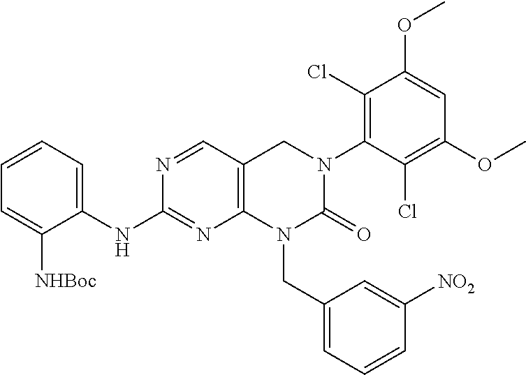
N1=CC2=C(N=C1NC1=CC=CC=C1[NHBoc])N(CC1=CC=CC([NO2])=C1)C(=O)N(C1=C(Cl)C(OC)=CC(OC)=C1Cl)C2
